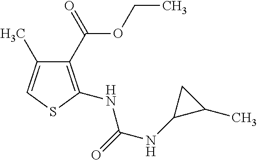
C1(C(OCC)=O)=C(NC(=O)NC2C(C)C2)SC=C1C
